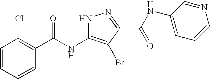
C1=CC=CC(C(NC2=C(Br)C(C(NC3=CC=CN=C3)=O)=NN2)=O)=C1Cl
